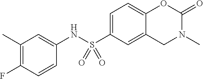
C1(C)=C(F)C=CC(NS(C2=CC=C3C(=C2)CN(C)C(=O)O3)(=O)=O)=C1
